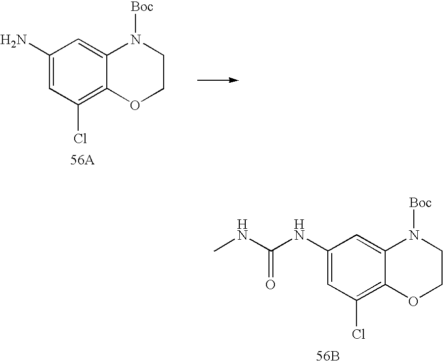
C1=C(N)C=C2C(=C1Cl)OCCN2[Boc].[56A].C1=C(NC(NC)=O)C=C2C(=C1Cl)OCCN2[Boc].[56B]
